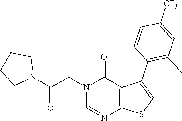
C1=NC2=C(C(=O)N1CC(N1CCCC1)=O)C(C1=C(C)C=C([CF3])C=C1)=CS2
